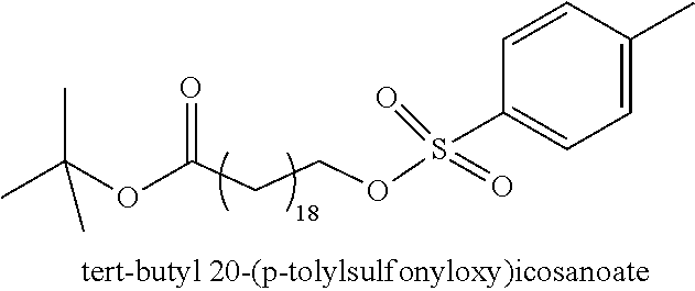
C(OC(CCOS(C1=CC=C(C)C=C1)(=O)=O)=O)(C)(C)C
